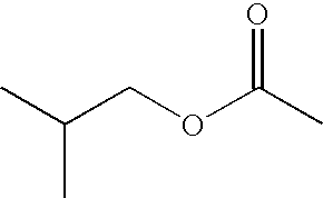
C(COC(C)=O)(C)C
